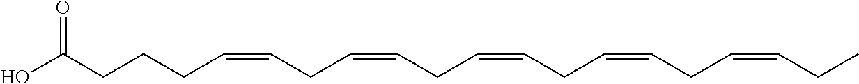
C(CCCC=CCC=CCC=CCC=CCC=CCC)(O)=O
